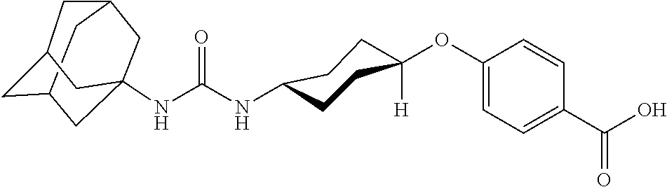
C12CC3CC(NC(NC4CCC([H])(OC5=CC=C(C(O)=O)C=C5)CC4)=O)(C1)CC(C2)C3
